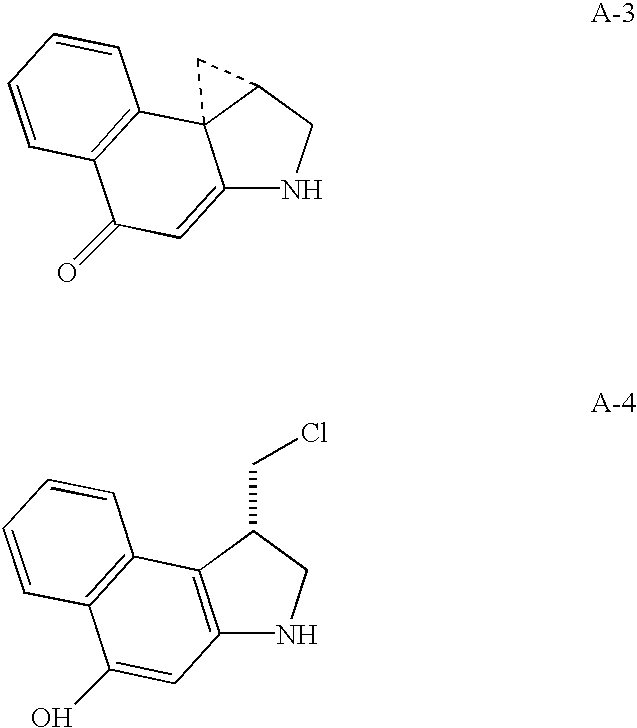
C12=C(C(CCl)CN1)C1=C(C(O)=C2)C=CC=C1.C12=CC(=O)C3=C(C14C(CN2)C4)C=CC=C3
